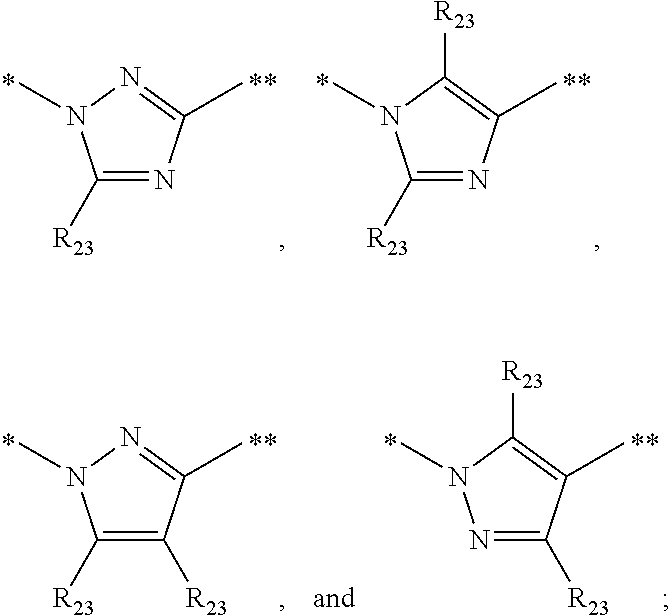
C1([R23])=NC(C)=NN1C.C1([R23])=NC(C)=C([R23])N1C.C1([R23])=C([R23])C(C)=NN1C.N1=C([R23])C(C)=C([R23])N1C
